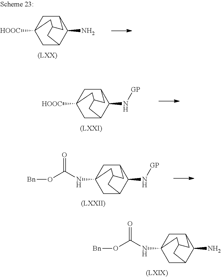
C1(N[GP])C2CC3([HOOC])CC1CC(C2)C3.C1(N[GP])C2CC3(NC(O[Bn])=O)CC1CC(C2)C3.C1(N)C2CC3(NC(O[Bn])=O)CC1CC(C2)C3.C1(N)C2CC3([HOOC])CC1CC(C2)C3
